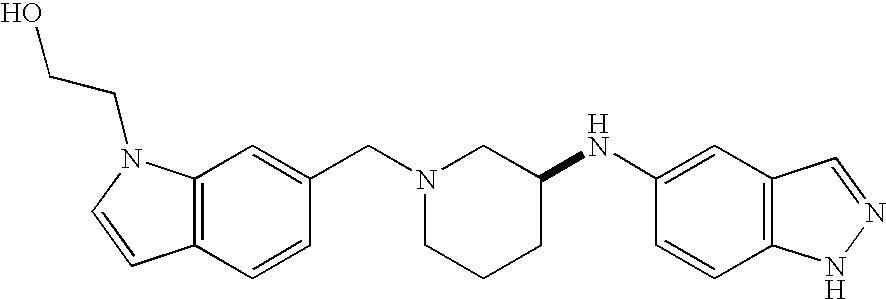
C12=C(C=CC(CN3CCCC(NC4=CC5=C(C=C4)NN=C5)C3)=C1)C=CN2CCO
